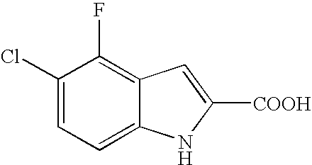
C1(Cl)=CC=C2C(=C1F)C=C([COOH])N2
